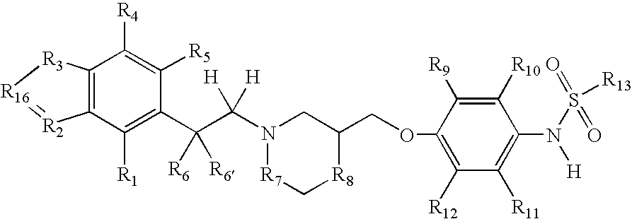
C12=C(C([R1])=C(C(C(N3CC(COC4=C([R12])C([R11])=C(N(S([R13])(=O)=O)[H])C([R10])=C4[R9])[R8]C[R7]3)([H])[H])([R6])[R6])C([R5])=C1[R4])[R2]=[R16][R3]2
